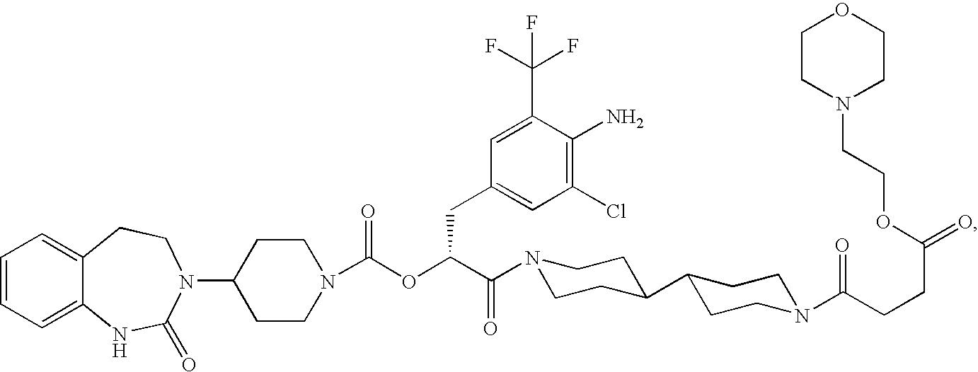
C1=CC=C2C(=C1)CCN(C1CCN(C(OC(C(=O)N3CCC(C4CCN(C(CCC(=O)OCCN5CCOCC5)=O)CC4)CC3)CC3=CC(Cl)=C(N)C(C(F)(F)F)=C3)=O)CC1)C(=O)N2
